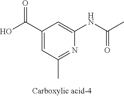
C1(C(O)=O)=CC(C)=NC(NC(C)=O)=C1
